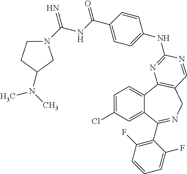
C1=C(Cl)C=C2C(=C1)C1=C(CN=C2C2=C(F)C=CC=C2F)C=NC(NC2=CC=C(C(=O)NC(N3CCC(N(C)C)C3)=N)C=C2)=N1
